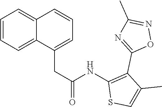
C1=CC=C2C(=C1)C=CC=C2CC(=O)NC1=C(C2=NC(C)=NO2)C(C)=CS1
